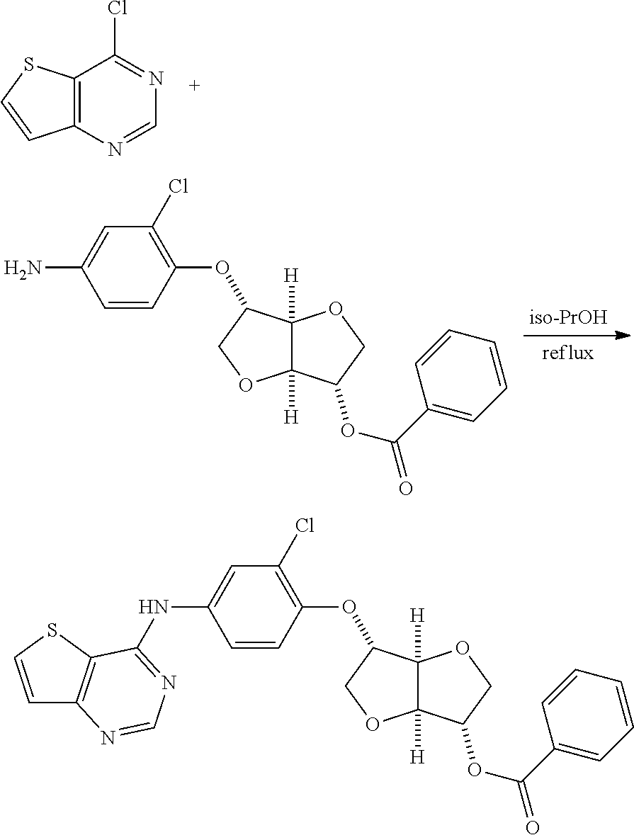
C12=C(N=CN=C1Cl)C=CS2.C1(OC2C3([H])C([H])(OC2)C(OC(=O)C2=CC=CC=C2)CO3)=C(Cl)C=C(N)C=C1.C1(OC2C3([H])C([H])(OC2)C(OC(=O)C2=CC=CC=C2)CO3)=C(Cl)C=C(NC2=NC=NC3=C2SC=C3)C=C1
